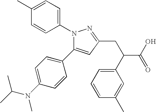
N1(C2=CC=C(C)C=C2)C(C2=CC=C(N(C(C)C)C)C=C2)=CC(CC(C2=CC=CC(C)=C2)C(O)=O)=N1
